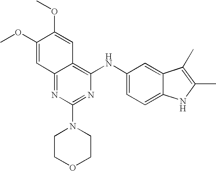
C1=C(OC)C(OC)=CC2=C(NC3=CC=C4C(=C3)C(C)=C(C)N4)N=C(N3CCOCC3)N=C12
